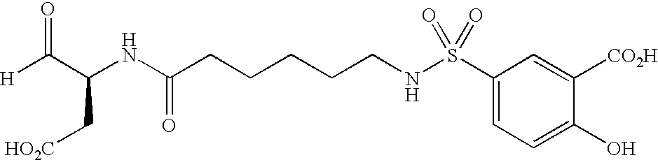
[H]C(C(NC(CCCCCNS(C1=CC=C(O)C([CO2H])=C1)(=O)=O)=O)C[HO2C])=O
